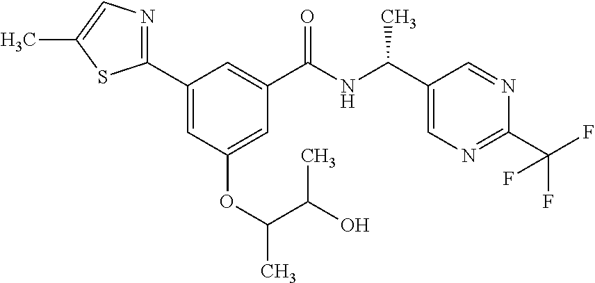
C1(C2=CC(OC(C)C(O)C)=CC(C(NC(C)C3=CN=C(C(F)(F)F)N=C3)=O)=C2)=NC=C(C)S1
